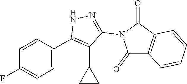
C1=C(C2=C(C3CC3)C(N3C(=O)C4=C(C3=O)C=CC=C4)=NN2)C=CC(F)=C1
